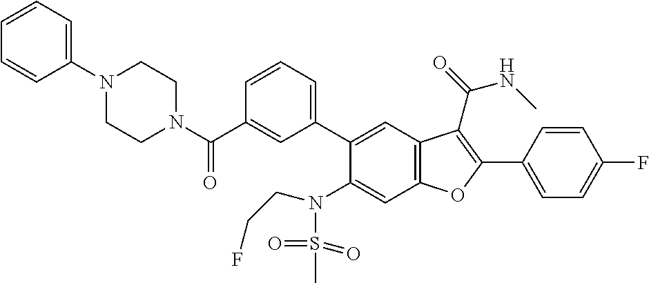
C1=CC(C2=C(C(=O)NC)C3=C(C=C(N(S(C)(=O)=O)CCF)C(C4=CC=CC(C(N5CCN(C6=CC=CC=C6)CC5)=O)=C4)=C3)O2)=CC=C1F
